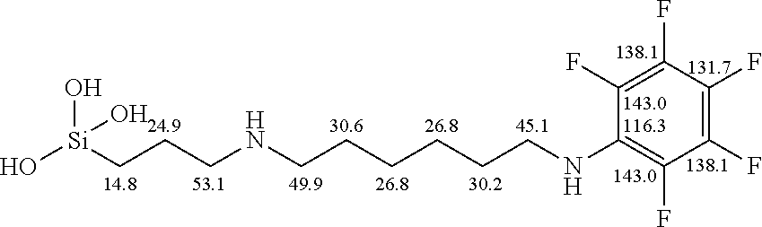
O[Si](CCCNCCCCCCNC1=C(F)C(F)=C(F)C(F)=C1F)(O)O
